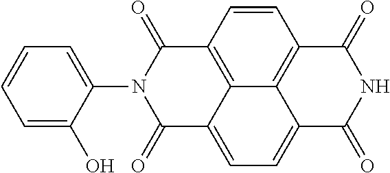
C1=CC=C(O)C(N2C(=O)C3=C4C(=CC=C5C4=C(C=C3)C(=O)NC5=O)C2=O)=C1
